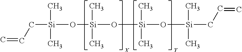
C([Si](O[Si](O[Si](O[Si](CC=C)(C)C)(C)C)(C)C)(C)C)C=C
